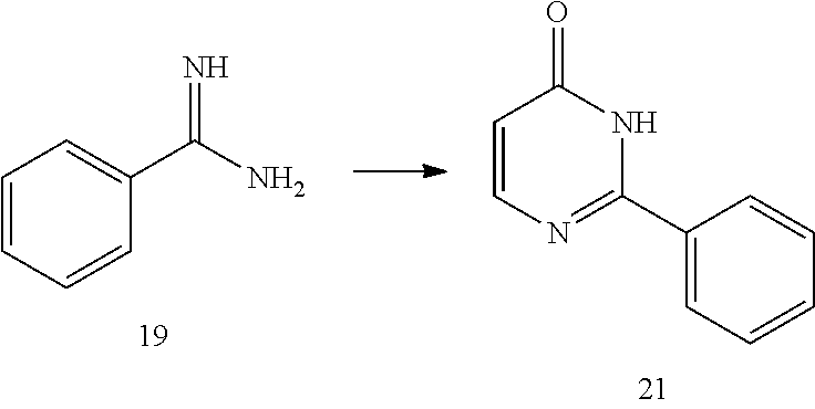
C1=CC=CC(C(N)=N)=C1.C1=CN=C(C2=CC=CC=C2)NC1=O
